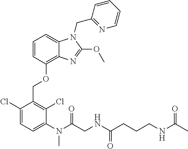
C1=CC(OCC2=C(Cl)C(N(C(CNC(CCCNC(C)=O)=O)=O)C)=CC=C2Cl)=C2C(=C1)N(CC1=NC=CC=C1)C(OC)=N2
